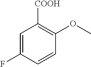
C1=C(F)C=CC(OC)=C1[COOH]
